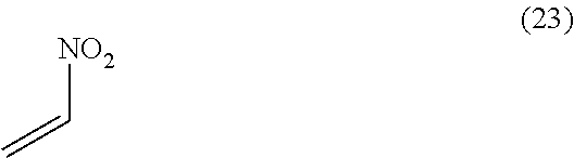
[NO2]C=C
